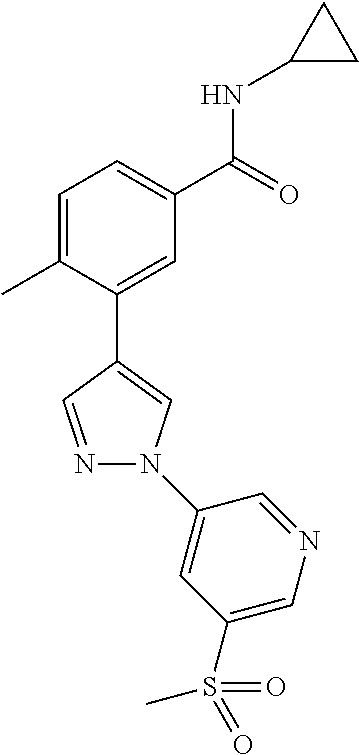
C1=C(C)C(C2=CN(C3=CC(S(C)(=O)=O)=CN=C3)N=C2)=CC(C(=O)NC2CC2)=C1
